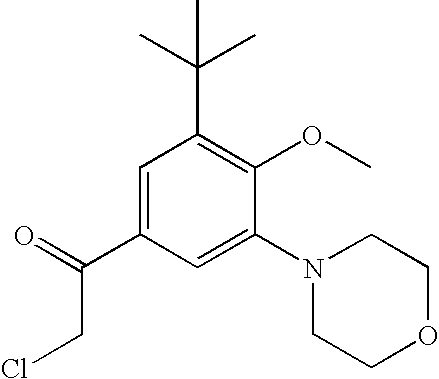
C1=C(N2CCOCC2)C(OC)=C(C(C)(C)C)C=C1C(CCl)=O
